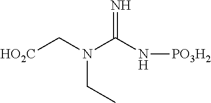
[HO2C]CN(C(N[PO3H2])=N)CC
